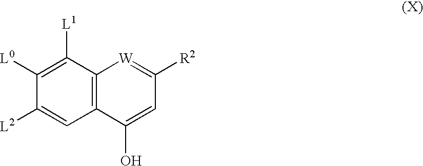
C12=C(C([L1])=C([L0])C([L2])=C1)[W]=C([R2])C=C2O
